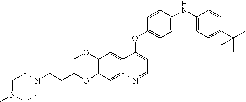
C1=CC(OC2=CC=NC3=CC(OCCCN4CCN(C)CC4)=C(OC)C=C23)=CC=C1NC1=CC=C(C(C)(C)C)C=C1
